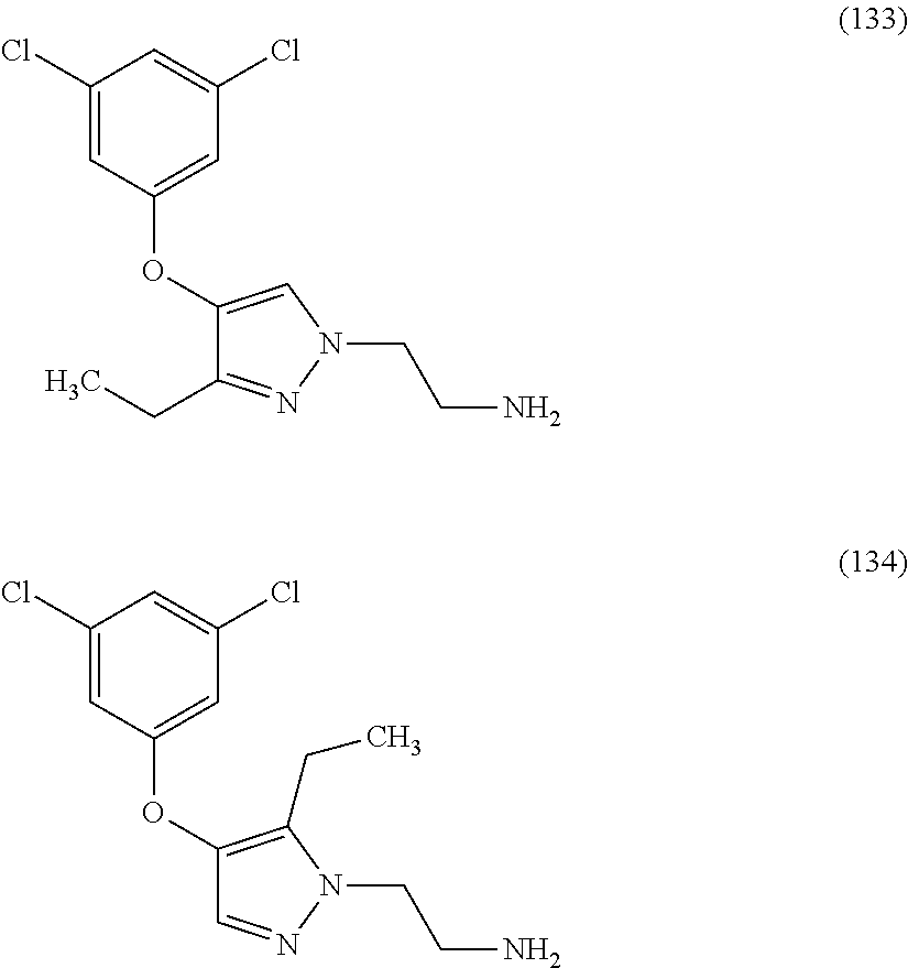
C1(OC2=CC(Cl)=CC(Cl)=C2)=CN(CCN)N=C1CC.C1(OC2=CC(Cl)=CC(Cl)=C2)=C(CC)N(CCN)N=C1
